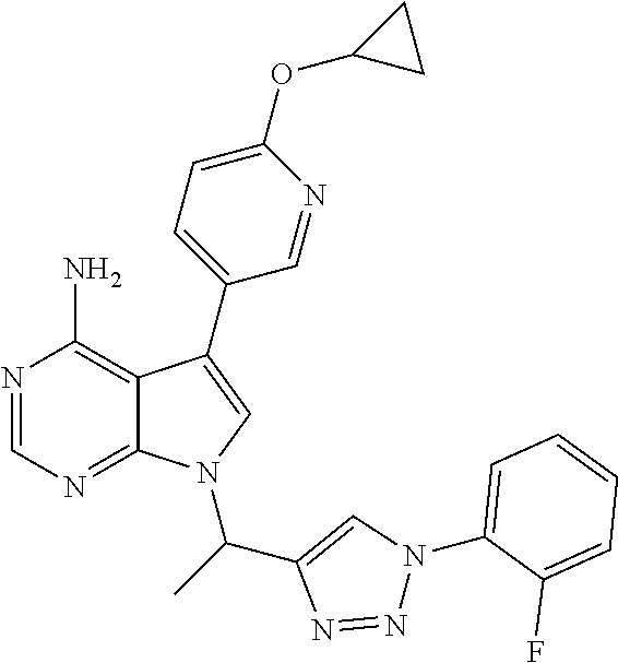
N1=CN=C2C(=C1N)C(C1=CC=C(OC3CC3)N=C1)=CN2C(C1=CN(C2=CC=CC=C2F)N=N1)C
